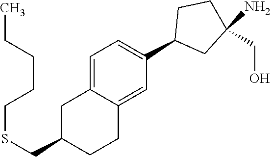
C1=C2C(=CC(C3CC(N)(CO)CC3)=C1)CCC(CSCCCCC)C2
